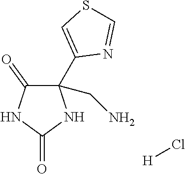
C1(C2=CSC=N2)(CN)C(=O)NC(=O)N1.Cl[H]
